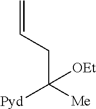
C(C([Me])([Pyd])[OEt])C=C
